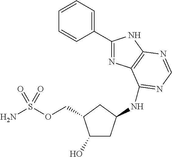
C1(O)CC(NC2=NC=NC3=C2N=C(C2=CC=CC=C2)N3)CC1COS(N)(=O)=O
